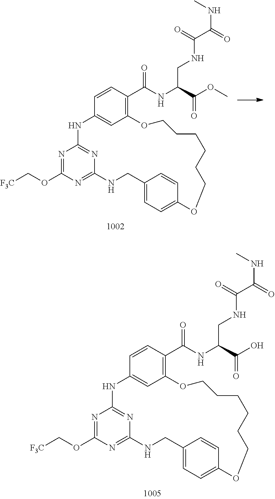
N1=C(OC[F3C])N=C2N=C1NC1=CC(=C(C(NC(C(O)=O)CNC(C(NC)=O)=O)=O)C=C1)OCCCCCCOC1=CC=C(CN2)C=C1.N1=C(OC[F3C])N=C2N=C1NC1=CC(=C(C(NC(C(OC)=O)CNC(C(NC)=O)=O)=O)C=C1)OCCCCCCOC1=CC=C(CN2)C=C1
